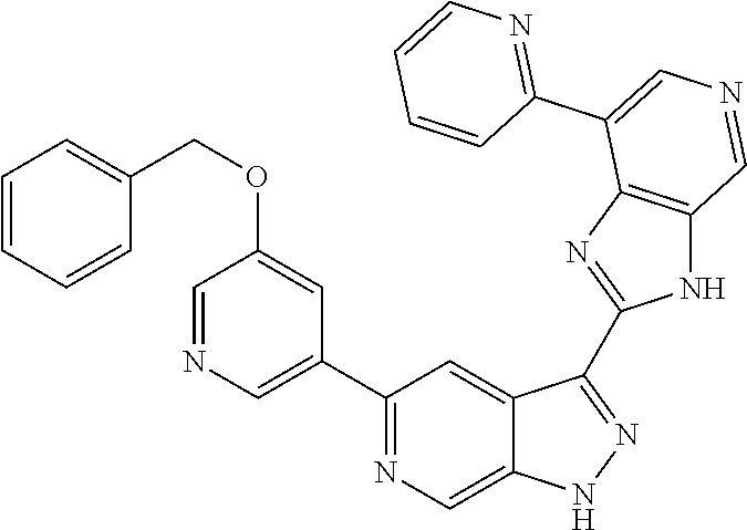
C1(C2=CN=CC(OCC3=CC=CC=C3)=C2)=NC=C2C(=C1)C(C1=NC3=C(N1)C=NC=C3C1=NC=CC=C1)=NN2
